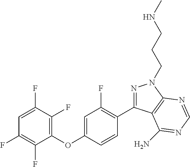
C1=C(F)C(F)=C(OC2=CC(F)=C(C3=NN(CCCNC)C4=C3C(N)=NC=N4)C=C2)C(F)=C1F
